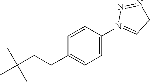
CC(CCC1=CC=C(N2=CCN=N2)C=C1)(C)C
